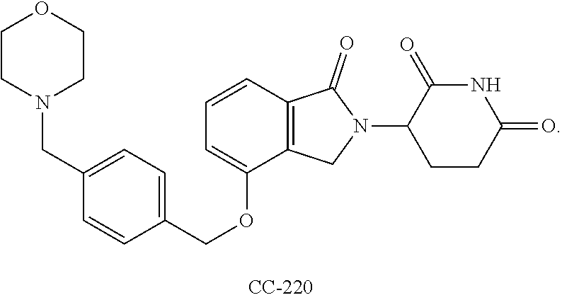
C1CN(CC2=CC=C(COC3=CC=CC4=C3CN(C3CCC(=O)NC3=O)C4=O)C=C2)CCO1
